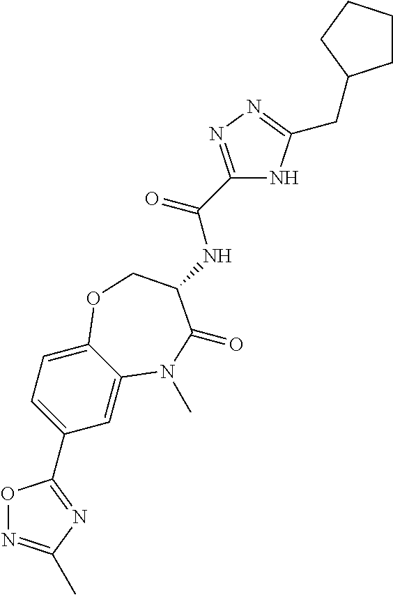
C1=C2C(=CC=C1C1=NC(C)=NO1)OCC(NC(C1=NN=C(CC3CCCC3)N1)=O)C(=O)N2C
